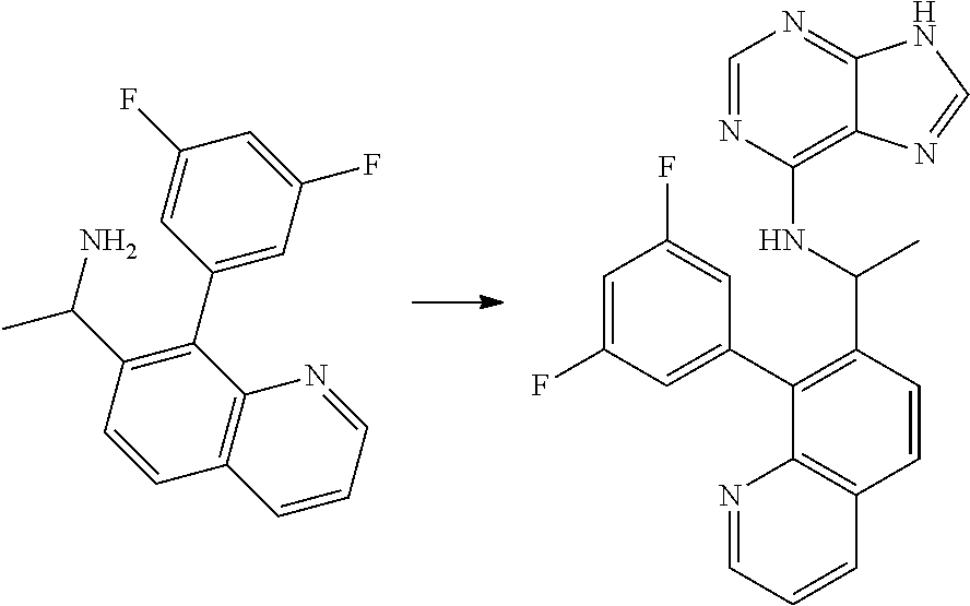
C12=C(C(C3=CC(F)=CC(F)=C3)=C(C(N)C)C=C1)N=CC=C2.C1=CC2=C(C(C3=CC(F)=CC(F)=C3)=C1C(C)NC1=C3C(=NC=N1)NC=N3)N=CC=C2
